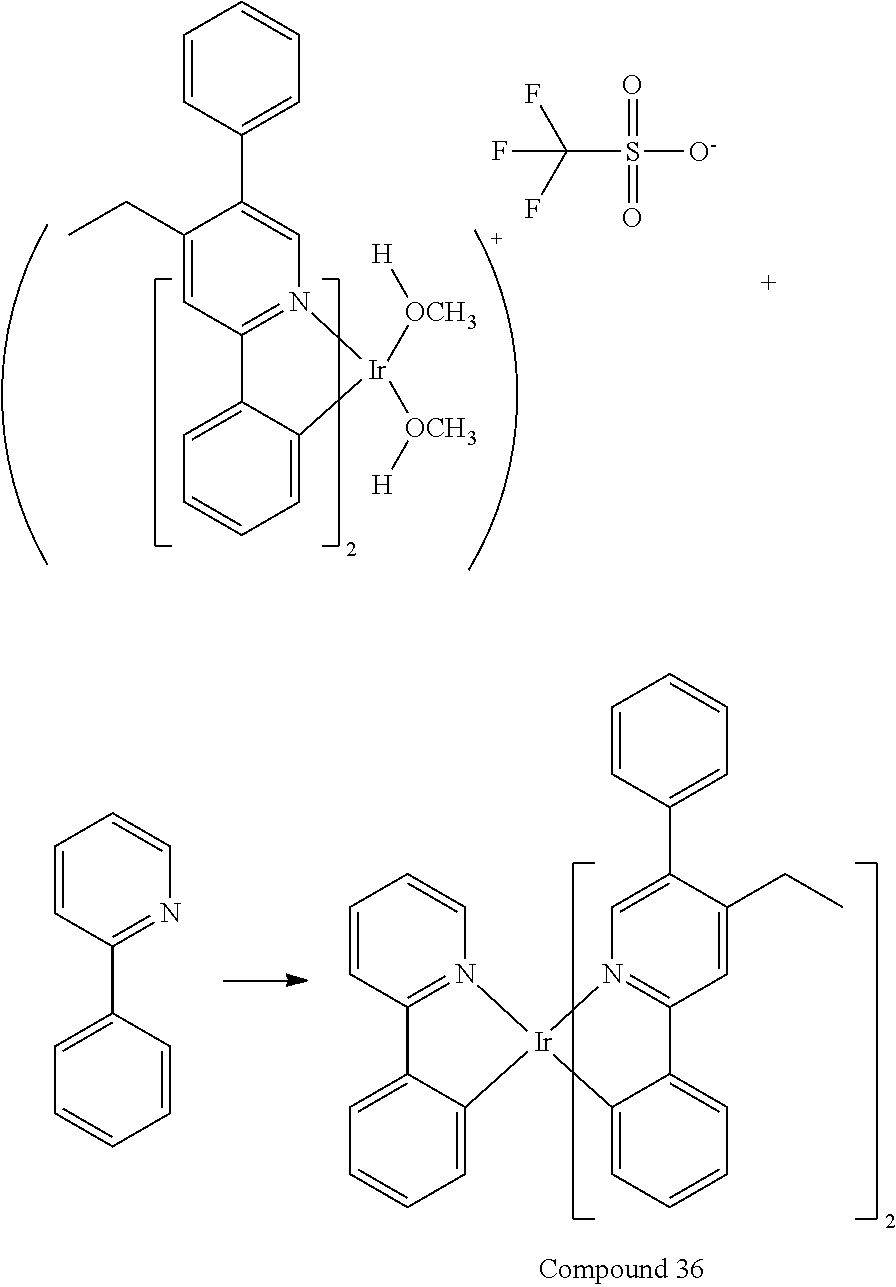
C1(CC)=CC2=N(C=C1C1=CC=CC=C1)[Ir]([OCH3][H])([OCH3][H])C1=CC=CC=C21.C(S([O-])(=O)=O)(F)(F)F.C1=CC2=N(C=C1)[Ir]1(C3=CC=CC=C23)N2=C(C=C(CC)C(C3=CC=CC=C3)=C2)C2=CC=CC=C21.C1=CC(C2=CC=CC=C2)=NC=C1
